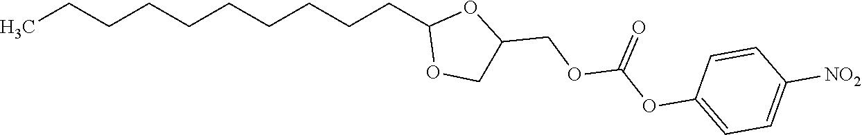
CCCCCCCCCCC1OCC(COC(OC2=CC=C([NO2])C=C2)=O)O1
